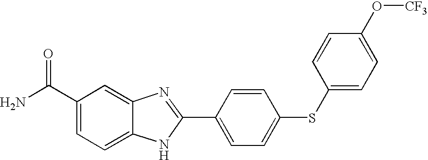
C1=CC(C2=NC3=CC(C(N)=O)=CC=C3N2)=CC=C1SC1=CC=C(O[CF3])C=C1
